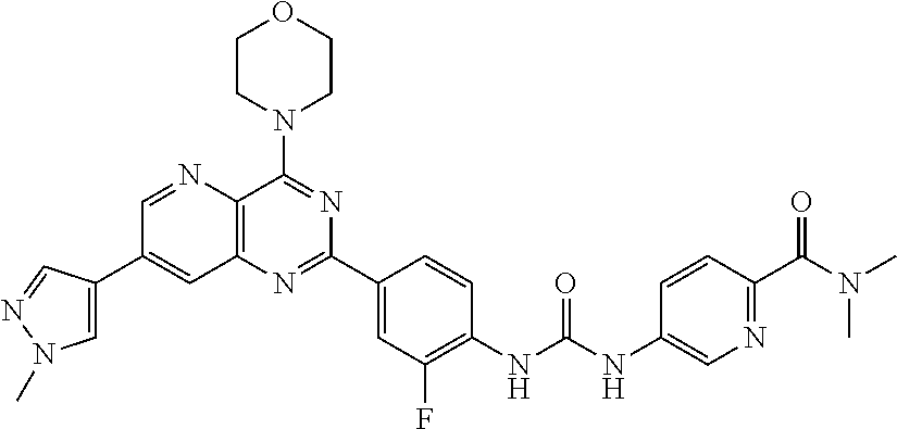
C1=NC2=C(C=C1C1=CN(C)N=C1)N=C(C1=CC(F)=C(NC(NC3=CN=C(C(N(C)C)=O)C=C3)=O)C=C1)N=C2N1CCOCC1
